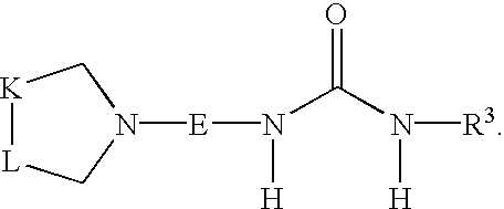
N1([E]N(C(N([H])[R3])=O)[H])C[K][L]C1
